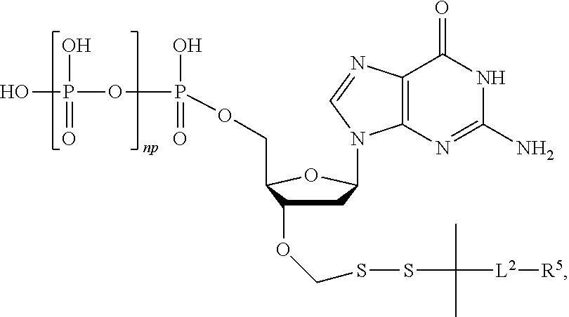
C1C(OCSSC([L2][R5])(C)C)C(COP(OP(O)(=O)O)(=O)O)OC1N1C2=C(C(=O)NC(N)=N2)N=C1
